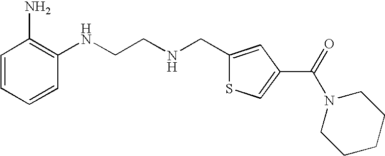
NC1=C(NCCNCC2=CC(C(=O)N3CCCCC3)=CS2)C=CC=C1
